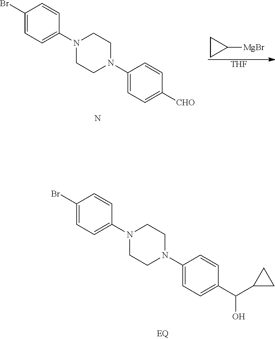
C1(Br)=CC=C(N2CCN(C3=CC=C([CHO])C=C3)CC2)C=C1.C1CC1[MgBr].N.[THF].C1(Br)=CC=C(N2CCN(C3=CC=C(C(C4CC4)O)C=C3)CC2)C=C1
